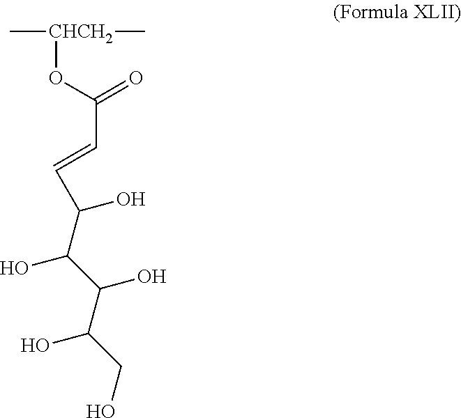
C[CHCH2](C)OC(C=CC(C(C(C(CO)O)O)O)O)=O
